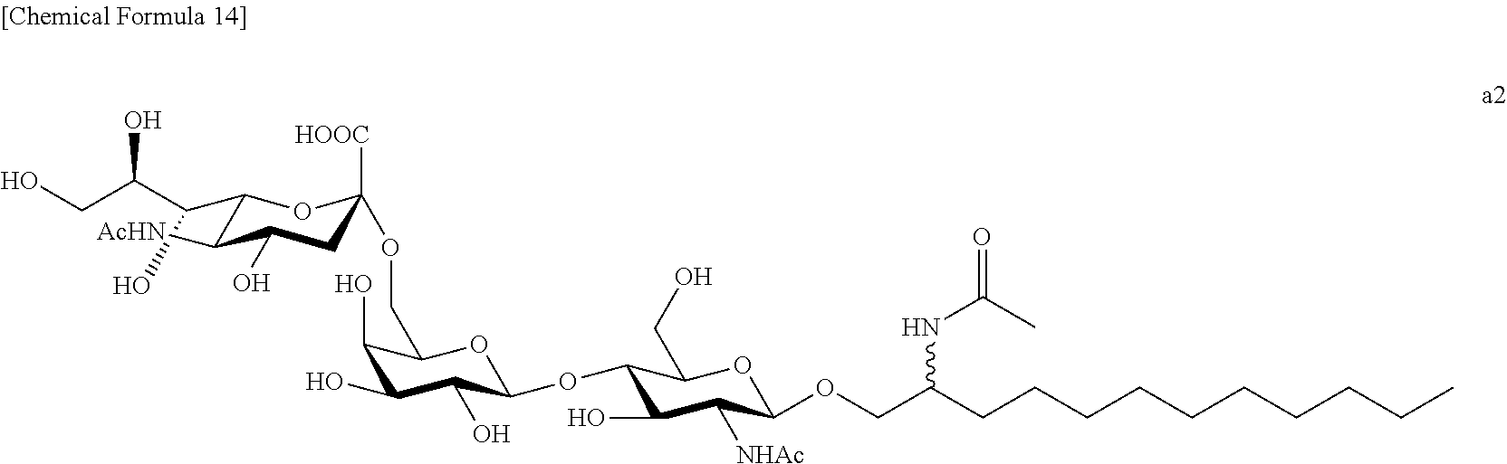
OCC(C(C1C([AcHN])C(O)CC([HOOC])(OCC2C(O)C(O)C(O)C(OC3C(O)C([NHAc])C(OCC(CCCCCCCCCC)NC(=O)C)OC3CO)O2)O1)O)O
